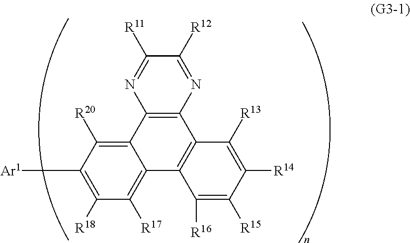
C12=C([R20])C([Ar1])=C([R18])C([R17])=C1C1=C(C3=C2N=C([R11])C([R12])=N3)C([R13])=C([R14])C([R15])=C1[R16]
